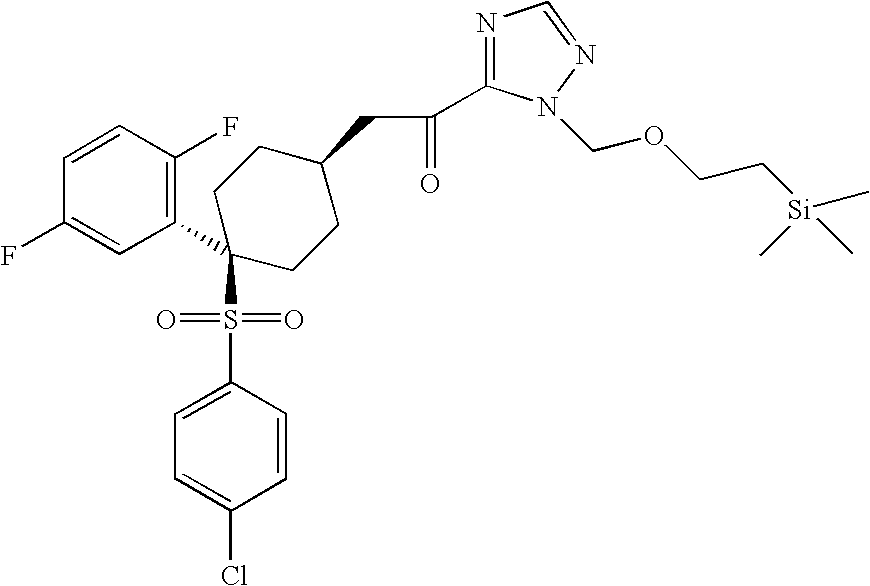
C1=CC(F)=C(C2(S(C3=CC=C(Cl)C=C3)(=O)=O)CCC(CC(=O)C3=NC=NN3COCC[Si](C)(C)C)CC2)C=C1F
